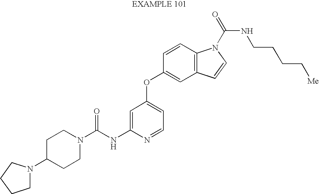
C1C(N2CCCC2)CCN(C(NC2=CC(OC3=CC4=C(C=C3)N(C(NCCCC[Me])=O)C=C4)=CC=N2)=O)C1
